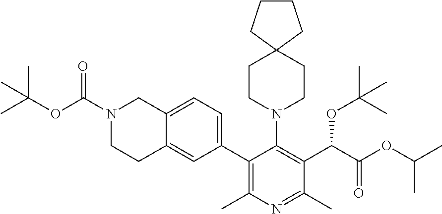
C1CCC2(C1)CCN(C1=C(C(C(OC(C)C)=O)OC(C)(C)C)C(C)=NC(C)=C1C1=CC=C3C(=C1)CCN(C(OC(C)(C)C)=O)C3)CC2
